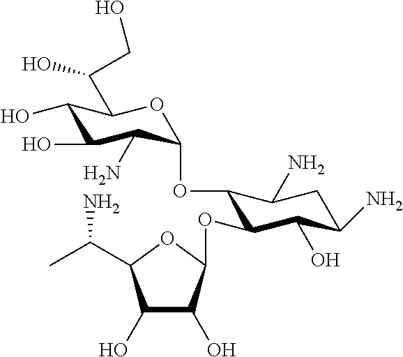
C1(O)C(O)C(OC2C(O)C(N)CC(N)C2OC2C(N)C(O)C(O)C(C(O)CO)O2)OC1C(C)N
